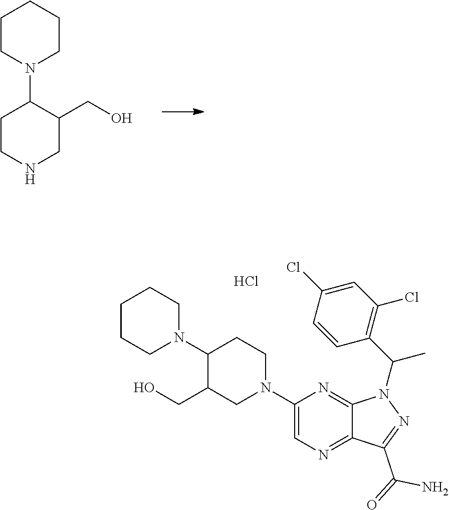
C1CN(C2CCNCC2CO)CCC1.C1CCN(C2CCN(C3=CN=C4C(=N3)N(C(C3=C(Cl)C=C(Cl)C=C3)C)N=C4C(=O)N)CC2CO)CC1.Cl
